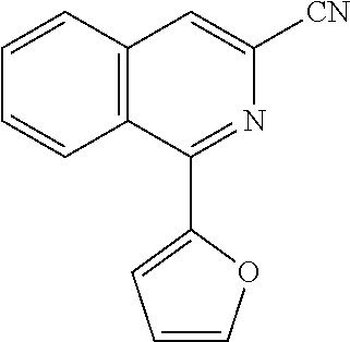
C1=CC2=C(C=C1)C=C([CN])N=C2C1=CC=CO1
